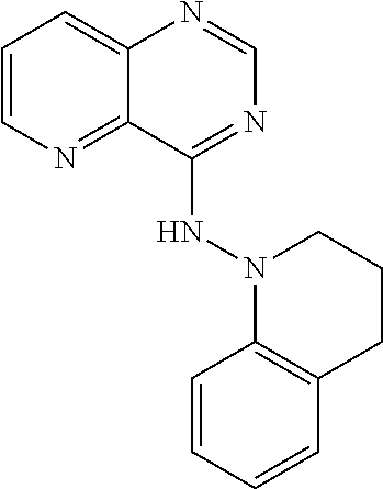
C1=CN=C2C(=C1)N=CN=C2NN1CCCC2=C1C=CC=C2
